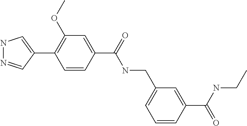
N1N=CC(C2=C(OC)C=C(C(=O)NCC3=CC=CC(C(=O)NCC)=C3)C=C2)=C1
